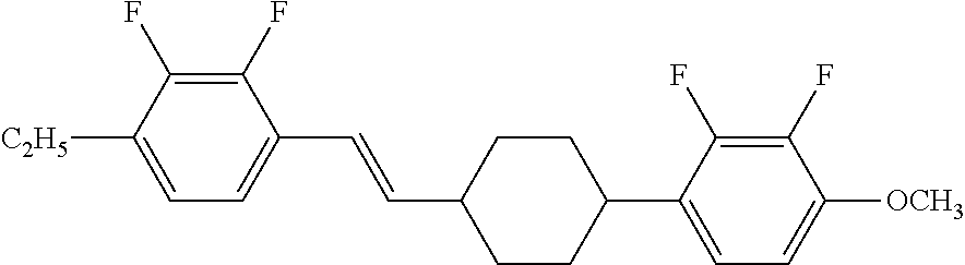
C1(F)=C(F)C([C2H5])=CC=C1C=CC1CCC(C2=CC=C([OCH3])C(F)=C2F)CC1
